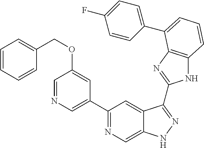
C1(C2=NC=C3C(=C2)C(C2=NC4=C(N2)C=CC=C4C2=CC=C(F)C=C2)=NN3)=CN=CC(OCC2=CC=CC=C2)=C1
